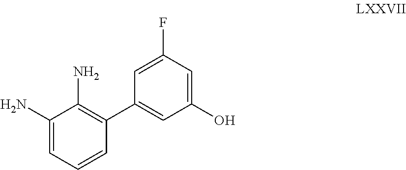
C1(N)=CC=CC(C2=CC(O)=CC(F)=C2)=C1N
